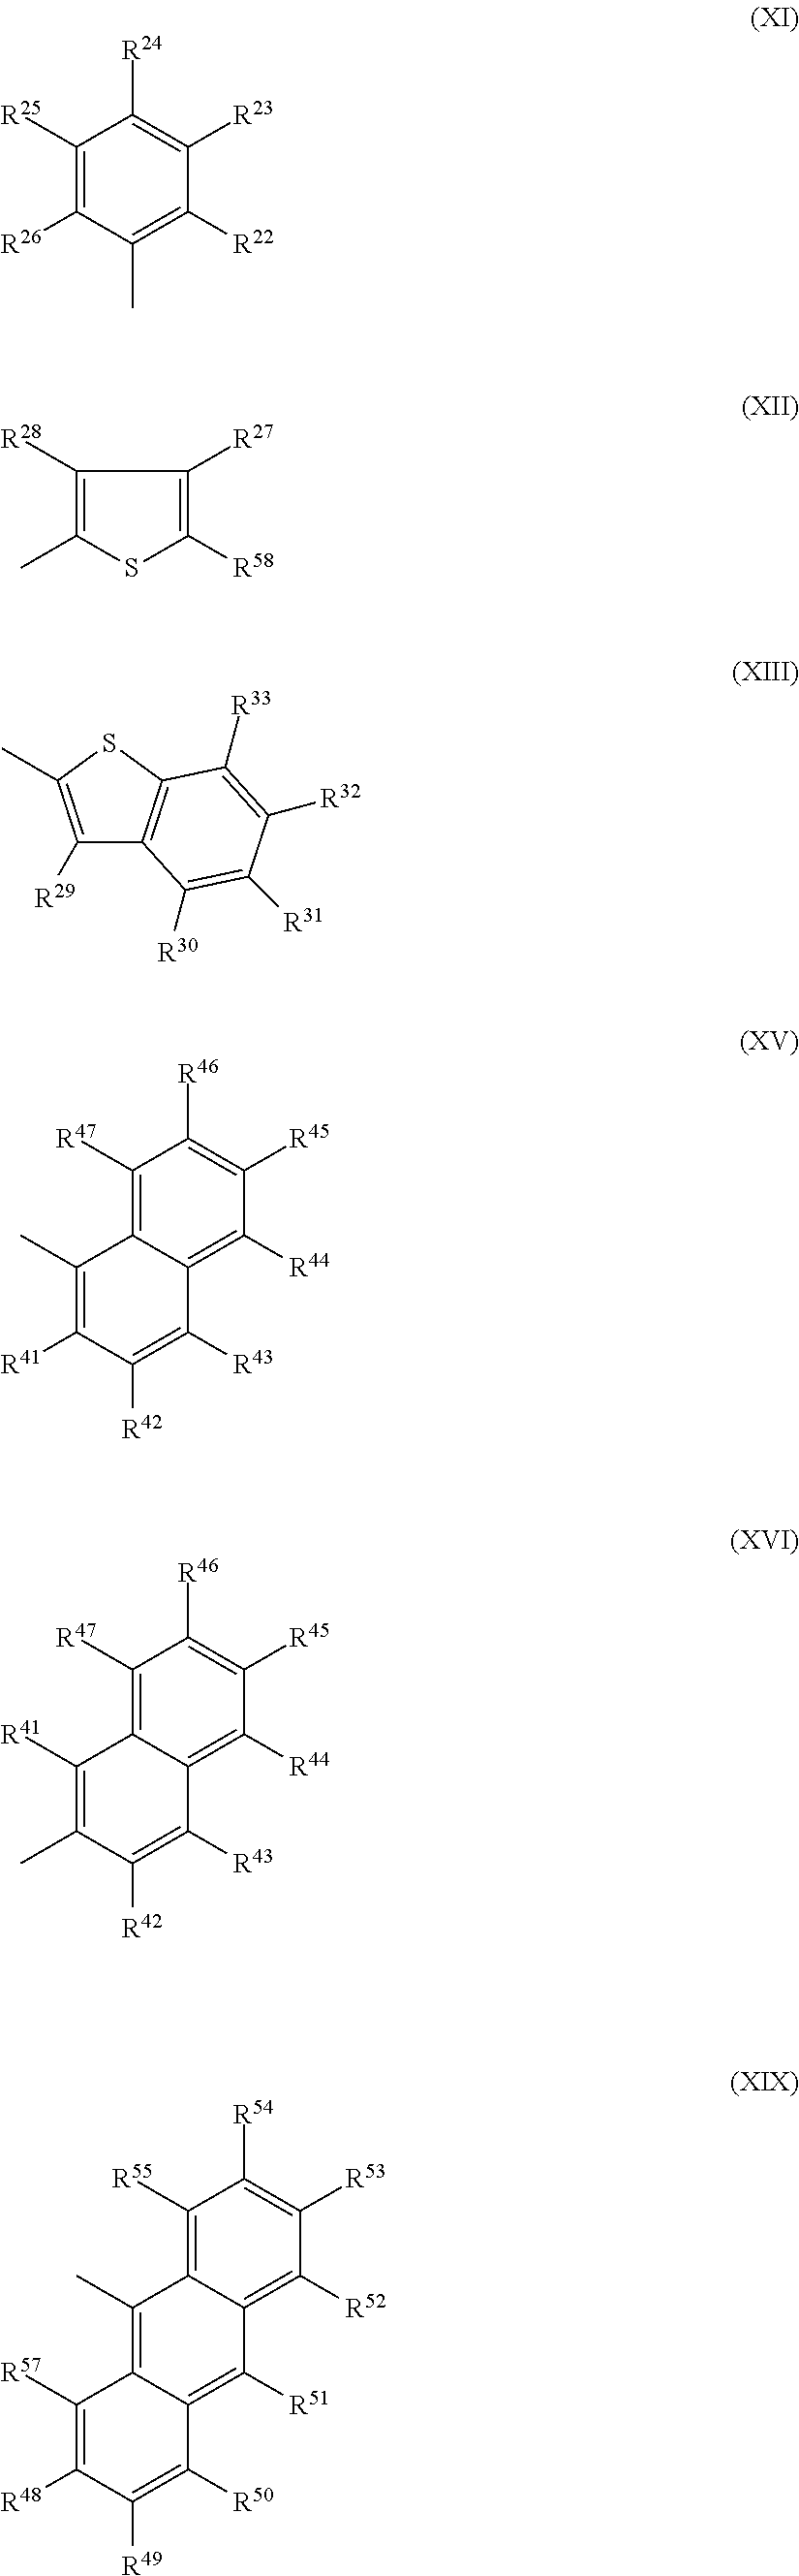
C1([R25])=C([R26])C(C)=C([R22])C([R23])=C1[R24].C1([R28])=C(C)SC([R58])=C1[R27].C1([R29])=C(C)SC2=C1C([R30])=C([R31])C([R32])=C2[R33].C1([R47])=C2C(=C([R44])C([R45])=C1[R46])C([R43])=C([R42])C([R41])=C2C.C1([R47])=C2C(=C([R44])C([R45])=C1[R46])C([R43])=C([R42])C(C)=C2[R41].C1([R55])=C2C(=C([R52])C([R53])=C1[R54])C([R51])=C1C(=C2C)C([R57])=C([R48])C([R49])=C1[R50]
